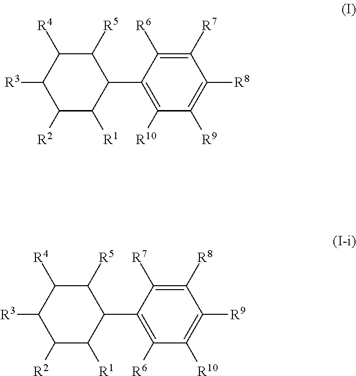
C1([R3])C([R2])C([R1])C(C2=C([R10])C([R9])=C([R8])C([R7])=C2[R6])C([R5])C1[R4].C1([R3])C([R2])C([R1])C(C2=C([R6])C([R10])=C([R9])C([R8])=C2[R7])C([R5])C1[R4]
